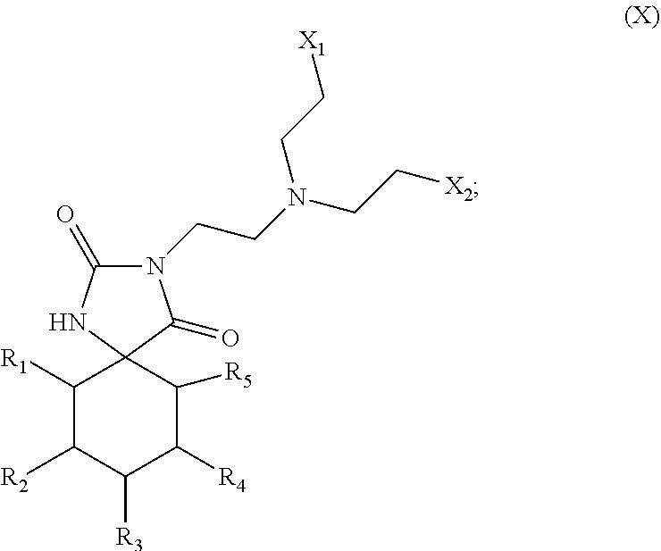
N1(CCN(CC[X1])CC[X2])C(=O)NC2(C1=O)C([R1])C([R2])C([R3])C([R4])C2[R5]
